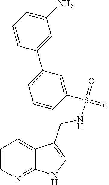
C1=CN=C2C(=C1)C(CNS(=O)(=O)C1=CC(C3=CC(N)=CC=C3)=CC=C1)=CN2
